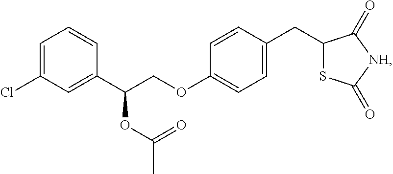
C1=C(Cl)C=C(C(COC2=CC=C(CC3SC(=O)[NH]C3=O)C=C2)OC(C)=O)C=C1
